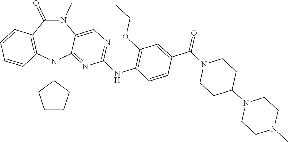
N1(C)C(=O)C2=C(N(C3CCCC3)C3=NC(NC4=C(OCC)C=C(C(N5CCC(N6CCN(C)CC6)CC5)=O)C=C4)=NC=C13)C=CC=C2
